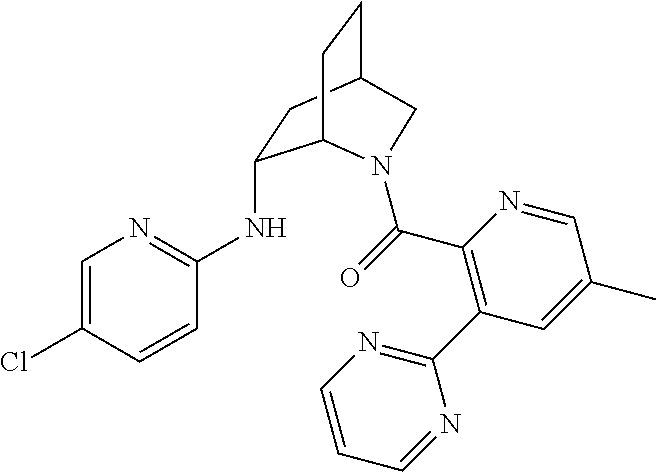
C1=C(Cl)C=CC(NC2CC3CCC2N(C(=O)C2=C(C4=NC=CC=N4)C=C(C)C=N2)C3)=N1
